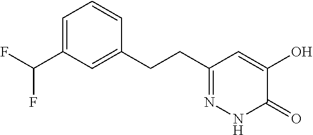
C1=C(C(F)F)C=C(CCC2=NNC(=O)C(O)=C2)C=C1
